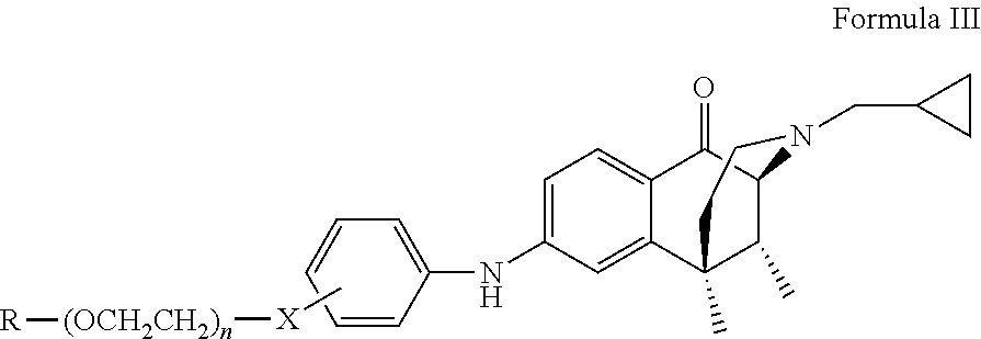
N(C1=CC=C2C(=C1)C1(C)C(C)C(C2=O)N(CC2CC2)CC1)C1=CC=CC=C1.C[X][(OCH2CH2)n][R]
